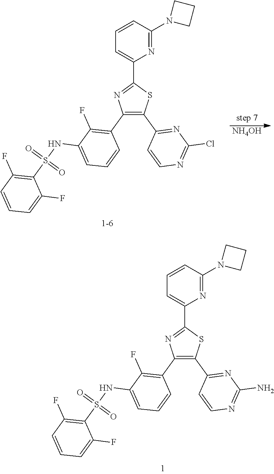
C1CN(C2=NC(C3=NC(C4=C(F)C(NS(C5=C(F)C=CC=C5F)(=O)=O)=CC=C4)=C(C4=NC(N)=NC=C4)S3)=CC=C2)C1.C1CN(C2=NC(C3=NC(C4=C(F)C(NS(C5=C(F)C=CC=C5F)(=O)=O)=CC=C4)=C(C4=NC(Cl)=NC=C4)S3)=CC=C2)C1.[NH4OH]
